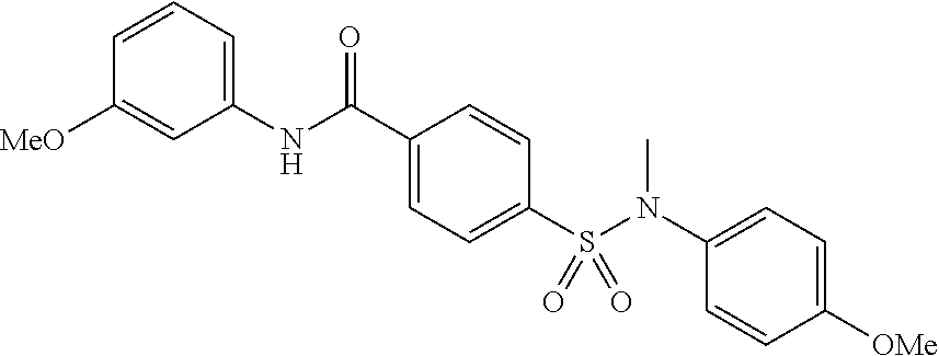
C1(C(NC2=CC=CC([MeO])=C2)=O)=CC=C(S(N(C)C2=CC=C([OMe])C=C2)(=O)=O)C=C1
